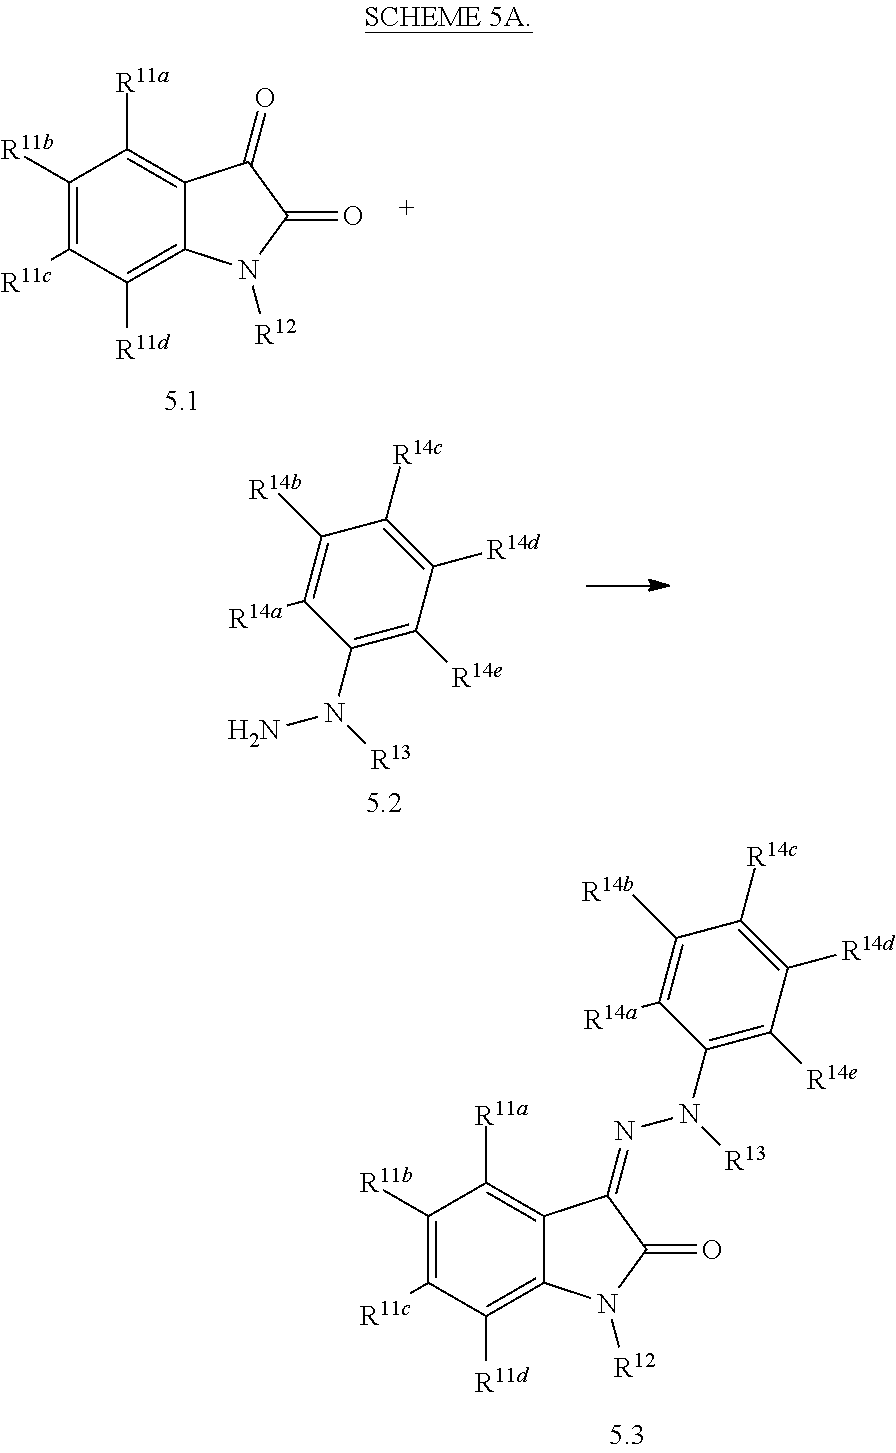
C1([R11b])=C([R11c])C([R11d])=C2C(=C1[R11a])C(=NN(C1=C([R14e])C([R14d])=C([R14c])C([R14b])=C1[R14a])[R13])C(=O)N2[R12].C1([R11b])=C([R11c])C([R11d])=C2C(=C1[R11a])C(=O)C(=O)N2[R12].C1(N(N)[R13])=C([R14e])C([R14d])=C([R14c])C([R14b])=C1[R14a]
